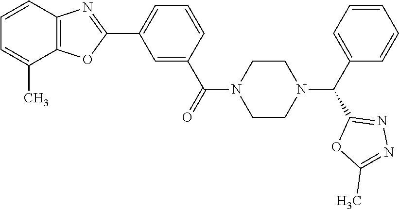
C1(C2=CC=CC(C(=O)N3CCN(C(C4=CC=CC=C4)C4=NN=C(C)O4)CC3)=C2)=NC2=C(O1)C(C)=CC=C2
